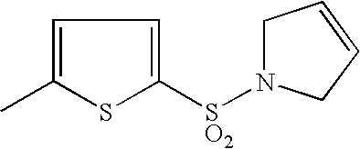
C1=C(C)SC([SO2]N2CC=CC2)=C1
